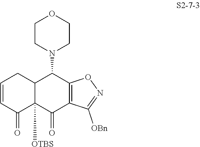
C1=CC(=O)C2([OTBS])C(C1)C(N1CCOCC1)C1=C(C2=O)C([OBn])=NO1
